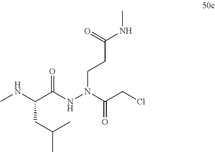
C(C(NN(CCC(NC)=O)C(CCl)=O)=O)(NC)CC(C)C
